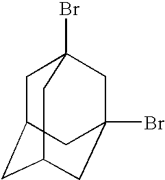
C1C2CC3CC(Br)(CC1(Br)C3)C2
